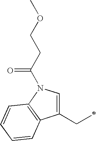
C1(CC)=CN(C(=O)CCOC)C2=C1C=CC=C2
